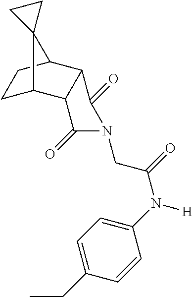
C1(N([H])C(=O)CN2C(=O)C3C(C4CCC3C43CC3)C2=O)=CC=C(CC)C=C1
